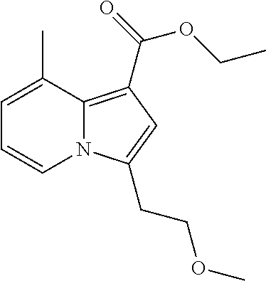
C1=C(C)C2=C(C(OCC)=O)C=C(CCOC)N2C=C1
